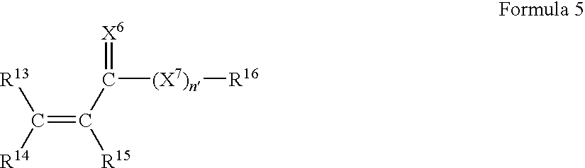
C(=C([R15])C([(X7)n][R16])=[X6])([R13])[R14]
